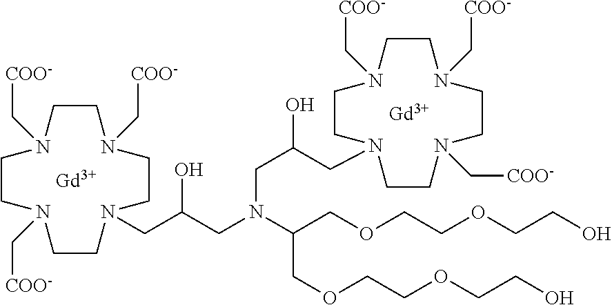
[Gd].[Gd].C1N(C[COO-])CCN(C[COO-])CCN(CC(CN(CC(O)CN2CCN(C[COO-])CCN(C[COO-])CCN(C[COO-])CC2)C(COCCOCCO)COCCOCCO)O)CCN(C[COO-])C1
